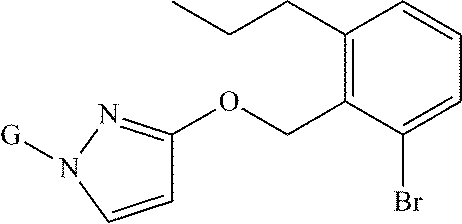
C1=CN([G])N=C1OCC1=C(CCC)C=CC=C1Br
